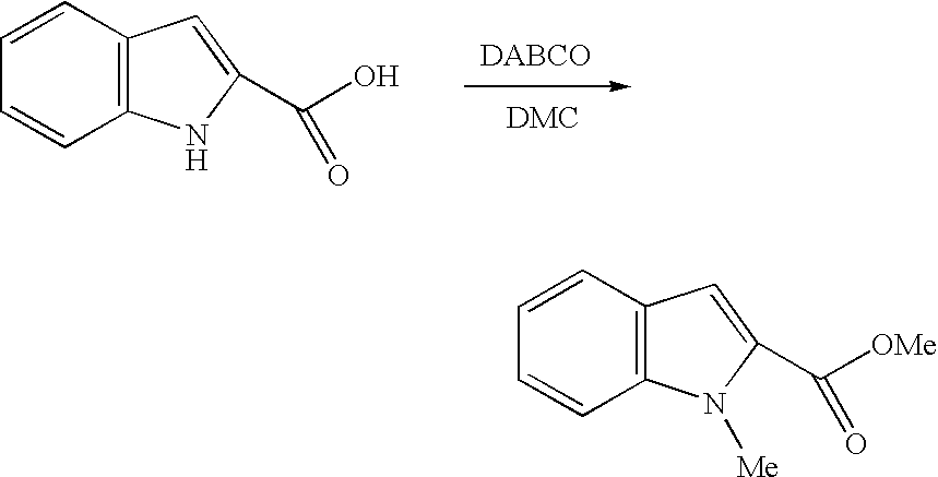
C12=C(C=CC=C1)C=C(C(O)=O)N2.C12=C(C=CC=C1)C=C(C(=O)[OMe])N2[Me]
